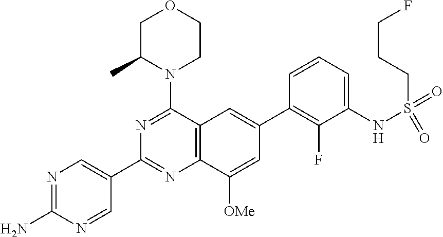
N1=C(N)N=CC(C2=NC3=C(C(N4CCOCC4C)=N2)C=C(C2=C(F)C(NS(=O)(=O)CCCF)=CC=C2)C=C3[OMe])=C1
